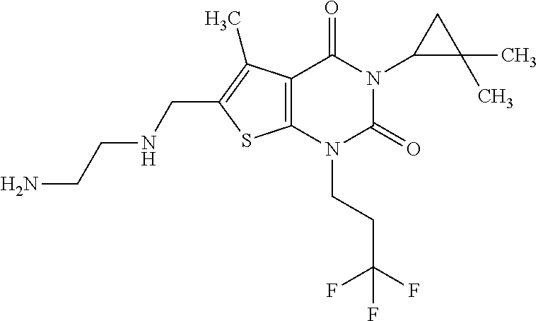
C12=C(N(CCC(F)(F)F)C(=O)N(C3C(C)(C)C3)C1=O)SC(CNCCN)=C2C
